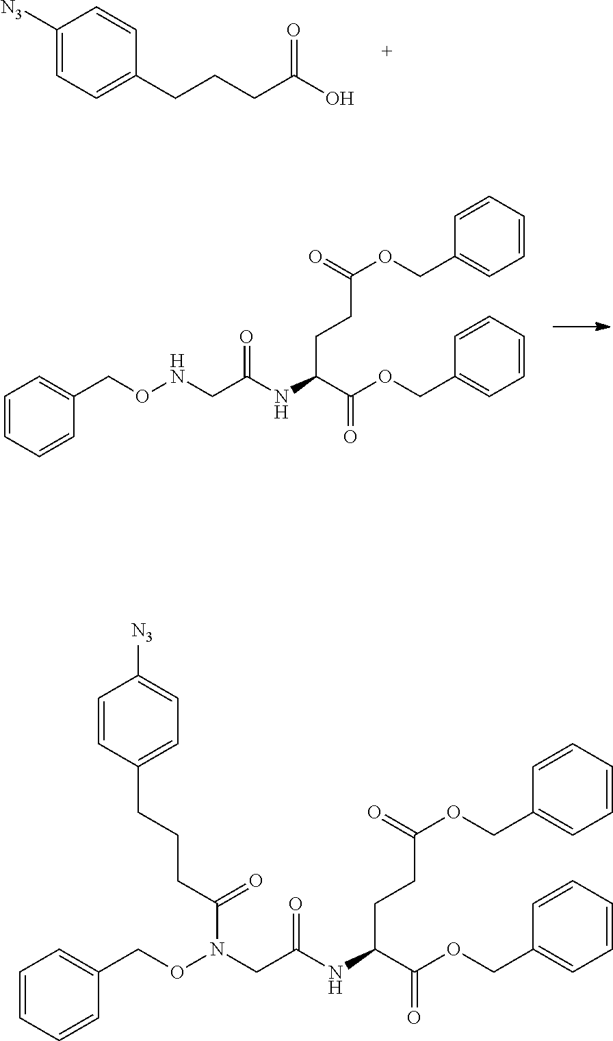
OC(CCCC1=CC=C([N3])C=C1)=O.N(C(CNOCC1=CC=CC=C1)=O)C(CCC(=O)OCC1=CC=CC=C1)C(=O)OCC1=CC=CC=C1.N(C(CN(OCC1=CC=CC=C1)C(CCCC1=CC=C([N3])C=C1)=O)=O)C(CCC(=O)OCC1=CC=CC=C1)C(=O)OCC1=CC=CC=C1
